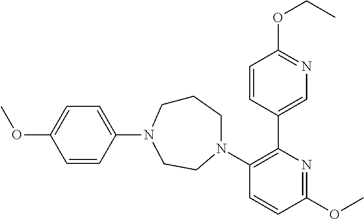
C1=C(OC)C=CC(N2CCCN(C3=C(C4=CN=C(OCC)C=C4)N=C(OC)C=C3)CC2)=C1
